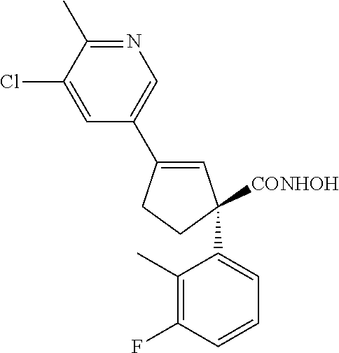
[CONHOH]C1(C2=CC=CC(F)=C2C)C=C(C2=CN=C(C)C(Cl)=C2)CC1
